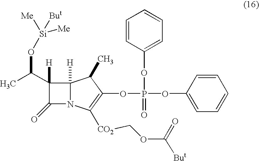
C1(C(C)O[Si]([Me])([But])[Me])([H])C(=O)N2C1([H])C(C)C(OP(OC1=CC=CC=C1)(OC1=CC=CC=C1)=O)=C2[CO2]COC([But])=O
